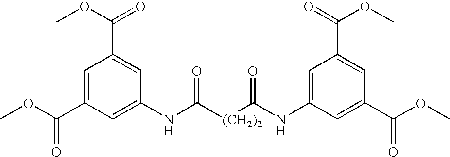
C1=C(C(OC)=O)C=C(NC([(CH2)2]C(NC2=CC(C(=O)OC)=CC(C(OC)=O)=C2)=O)=O)C=C1C(OC)=O
